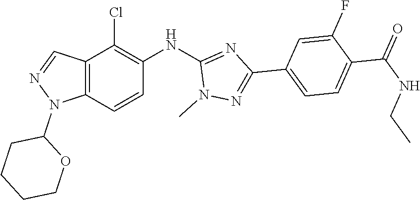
N1(C2CCCCO2)N=CC2=C1C=CC(NC1=NC(C3=CC=C(C(=O)NCC)C(F)=C3)=NN1C)=C2Cl
